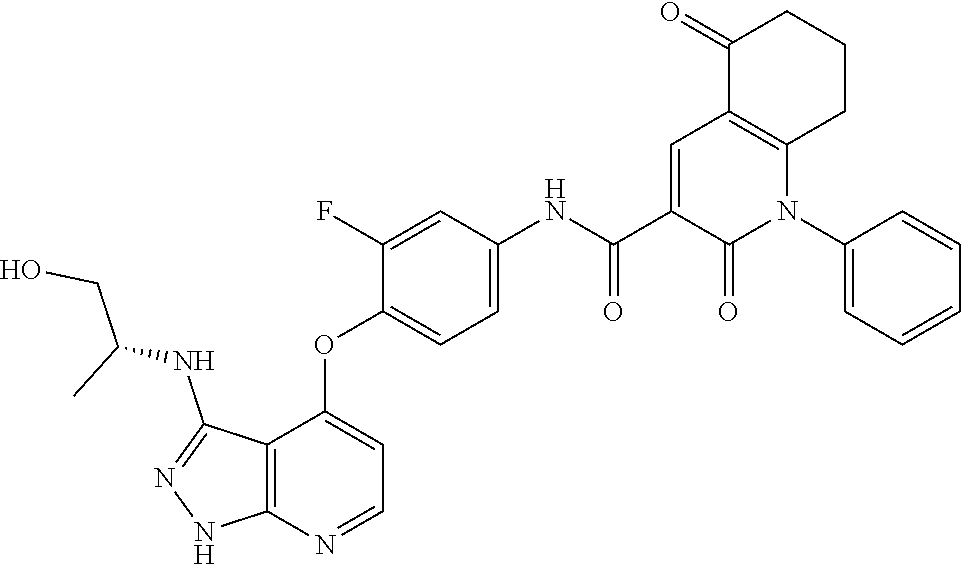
C1(C(=O)NC2=CC=C(OC3=CC=NC4=C3C(NC(CO)C)=NN4)C(F)=C2)=CC2=C(CCCC2=O)N(C2=CC=CC=C2)C1=O
